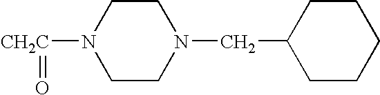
[CH2C](=O)N1CCN(CC2CCCCC2)CC1
